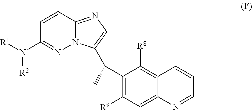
C1=CC2=NC=C(C(C)C3=C([R9])C=C4C(=C3[R8])C=CC=N4)N2N=C1N([R1])[R2]
